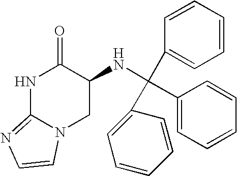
C1=CC=CC=C1C(C1=CC=CC=C1)(C1=CC=CC=C1)NC1C(=O)NC2=NC=CN2C1
